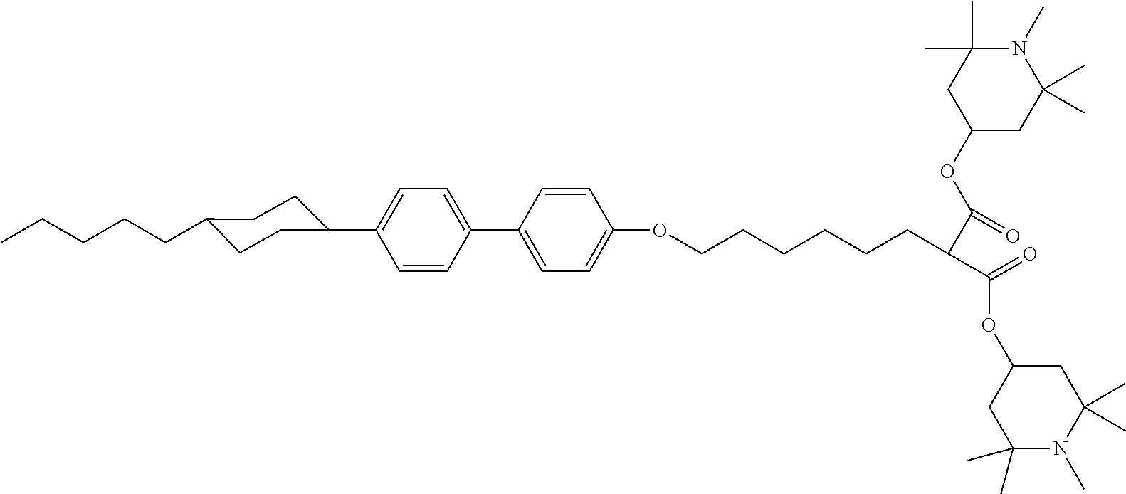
C1(CCCCC)CCC(C2=CC=C(C3=CC=C(OCCCCCCC(C(OC4CC(C)(C)N(C)C(C)(C)C4)=O)C(OC4CC(C)(C)N(C)C(C)(C)C4)=O)C=C3)C=C2)CC1
